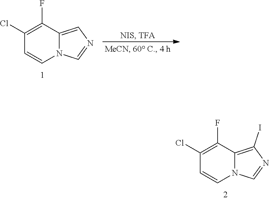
C1(Cl)=C(F)C2=C(I)N=CN2C=C1.C1(Cl)=C(F)C2=CN=CN2C=C1
